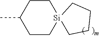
C1(C)CC[Si]2(CC1)CCCC2
